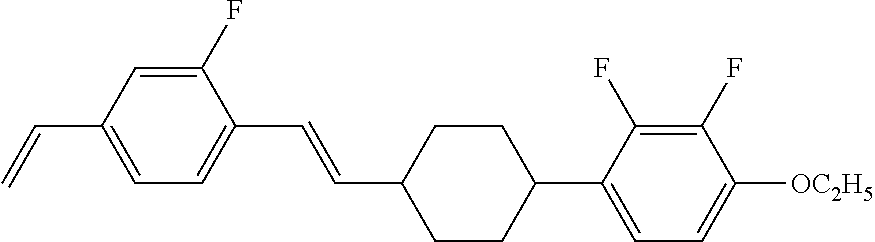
C1(F)=CC(C=C)=CC=C1C=CC1CCC(C2=CC=C([OC2H5])C(F)=C2F)CC1
